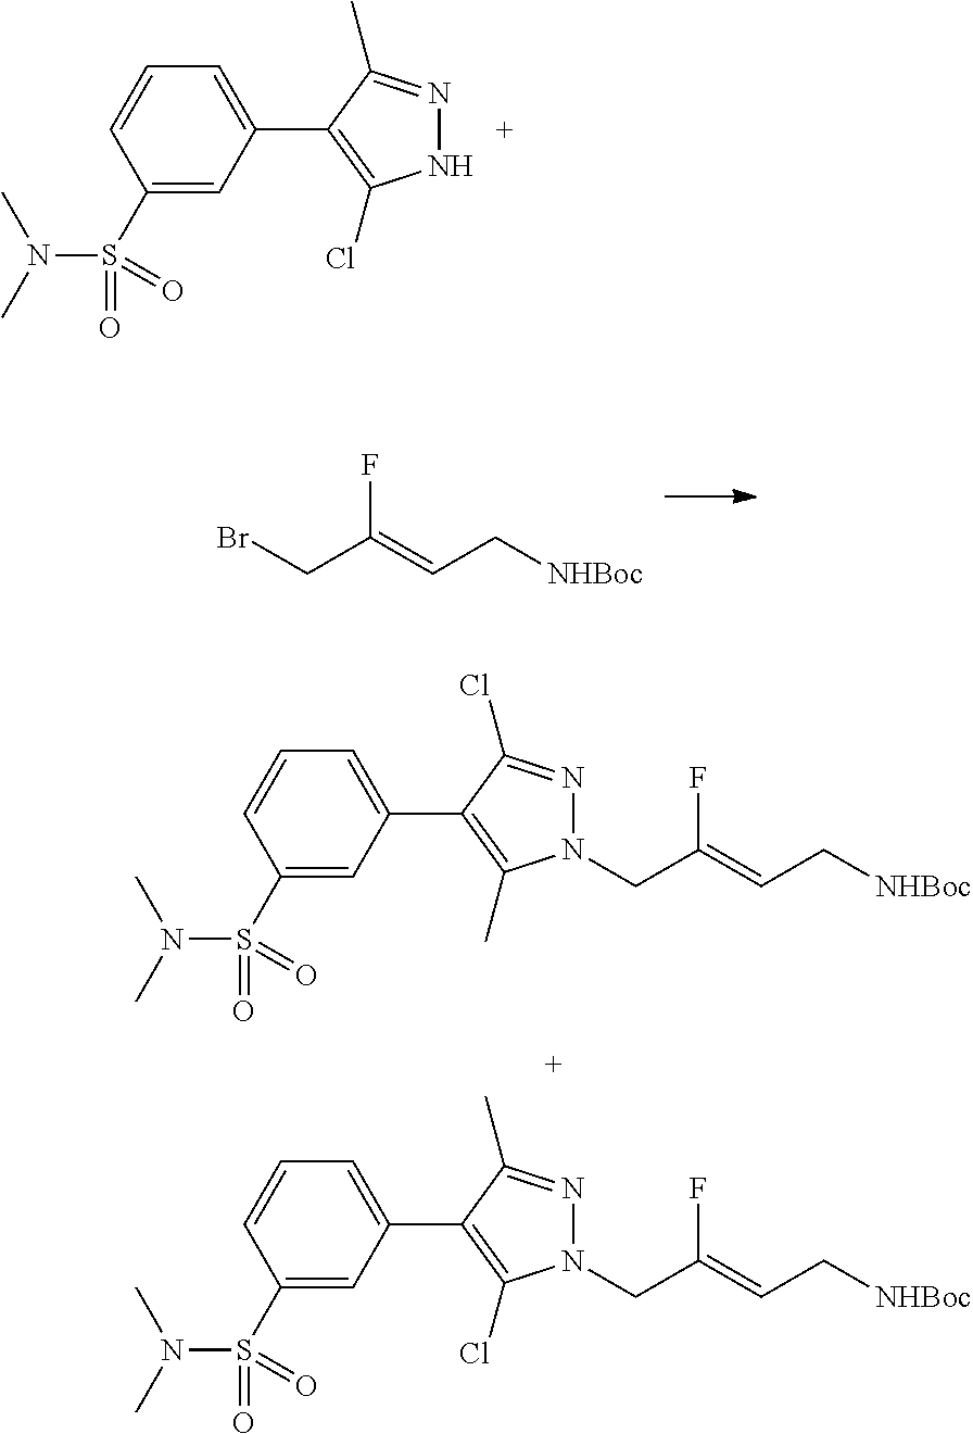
N1N=C(C)C(C2=CC=CC(S(N(C)C)(=O)=O)=C2)=C1Cl.FC(CBr)=CC[NHBoc].N1=C(Cl)C(C2=CC=CC(S(N(C)C)(=O)=O)=C2)=C(C)N1CC(F)=CC[NHBoc].N1=C(C)C(C2=CC=CC(S(N(C)C)(=O)=O)=C2)=C(Cl)N1CC(F)=CC[NHBoc]
